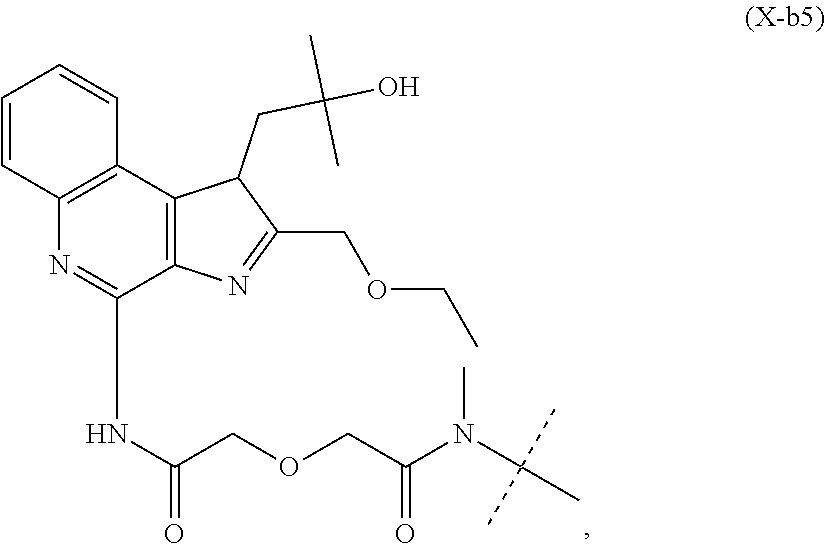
C12=C(C3=C(C(NC(COCC(N(C(C)(C)C)C)=O)=O)=N1)N=C(COCC)C3CC(O)(C)C)C=CC=C2
